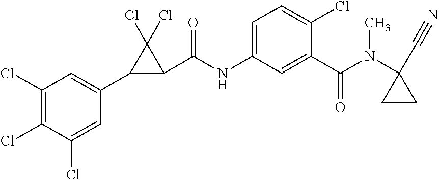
C1(Cl)=C(Cl)C(Cl)=CC(C2C(C(NC3=CC=C(Cl)C(C(N(C4(C#N)CC4)C)=O)=C3)=O)C2(Cl)Cl)=C1
